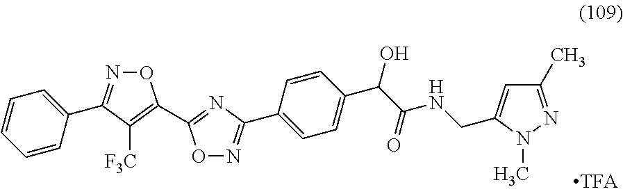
C1(C2=NOC(C3=NC(C4=CC=C(C(O)C(NCC5=CC(C)=NN5C)=O)C=C4)=NO3)=C2[F3C])=CC=CC=C1
